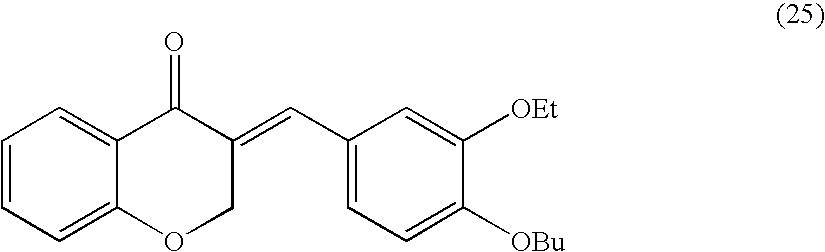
C1=CC=C2C(=C1)C(=O)C(=CC1=CC=C([OBu])C([OEt])=C1)CO2
